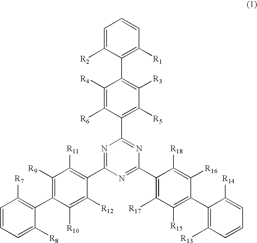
C1=C([R2])C(C2=C([R3])C([R5])=C(C3=NC(C4=C([R17])C([R15])=C(C5=C([R13])C=CC=C5[R14])C([R16])=C4[R18])=NC(C4=C([R11])C([R9])=C(C5=C([R7])C=CC=C5[R8])C([R10])=C4[R12])=N3)C([R6])=C2[R4])=C([R1])C=C1
